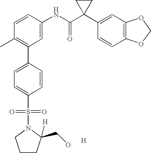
C1=CC(NC(C2(C3=CC4=C(C=C3)OCO4)CC2)=O)=CC(C2=CC=C(S(=O)(=O)N3C([H])(CO)CCC3)C=C2)=C1C.[H]
